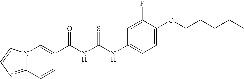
C1(C(NC(NC2=CC=C(OCCCCC)C(F)=C2)=S)=O)=CN2C(=NC=C2)C=C1
